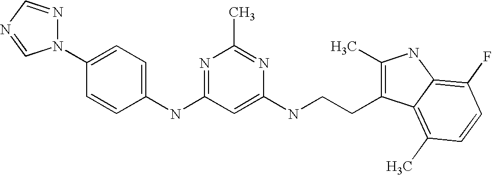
N(C1=NC(C)=NC(NCCC2=C(C)NC3=C(F)C=CC(C)=C23)=C1)C1=CC=C(N2N=CN=C2)C=C1
